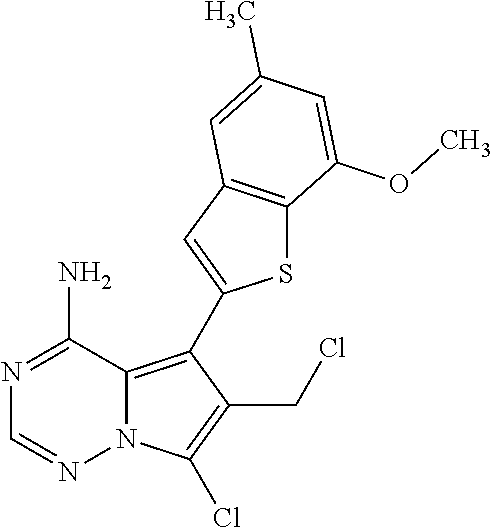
N1=C(N)C2=C(C3=CC4=C(S3)C(OC)=CC(C)=C4)C(CCl)=C(Cl)N2N=C1
